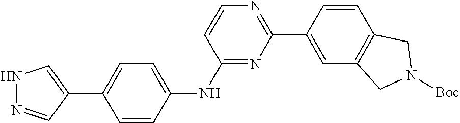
N1N=CC(C2=CC=C(NC3=NC(C4=CC5=C(C=C4)CN([Boc])C5)=NC=C3)C=C2)=C1
